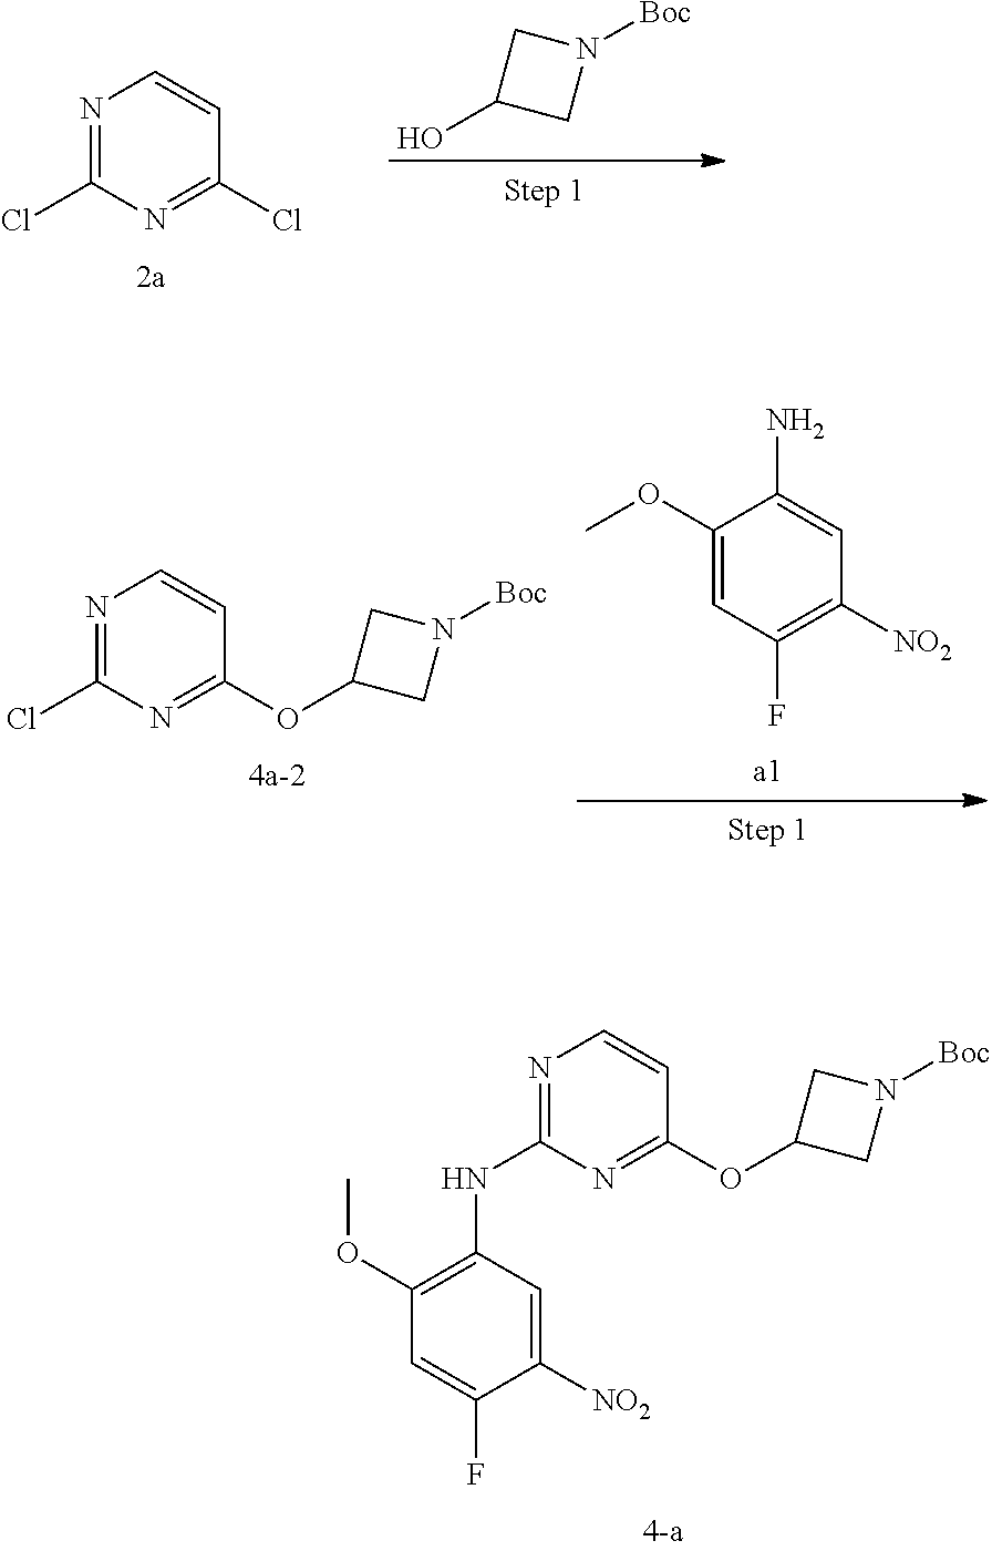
N1=C(Cl)N=C(Cl)C=C1.C1(O)CN([Boc])C1.C1(OC)=CC(F)=C([NO2])C=C1N.N1=C(Cl)N=C(OC2CN([Boc])C2)C=C1.N1=C(NC2=C(OC)C=C(F)C([NO2])=C2)N=C(OC2CN([Boc])C2)C=C1
